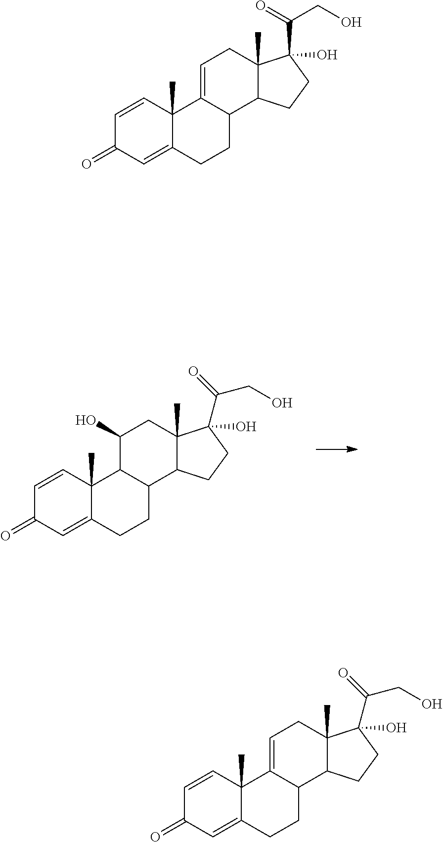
C1=CC2(C)C(=CC1=O)CCC1C2=CCC2(C)C1CCC2(O)C(=O)CO.C1=CC2(C)C(=CC1=O)CCC1C2=CCC2(C)C1CCC2(O)C(=O)CO.C1=CC2(C)C(=CC1=O)CCC1C2C(O)CC2(C)C1CCC2(O)C(=O)CO
